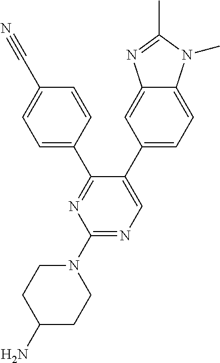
N1=C(C2=CC=C(C#N)C=C2)C(C2=CC=C3C(=C2)N=C(C)N3C)=CN=C1N1CCC(N)CC1
